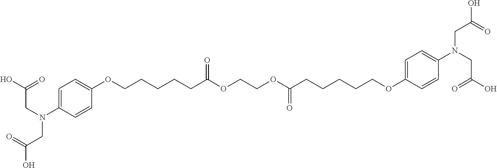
C1=C(N(CC(O)=O)CC(O)=O)C=CC(OCCCCCC(OCCOC(CCCCCOC2=CC=C(N(CC(O)=O)CC(O)=O)C=C2)=O)=O)=C1
